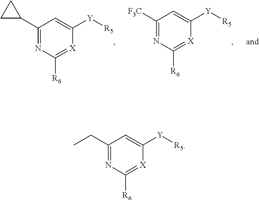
[Y](C1=CC(CC)=NC([R6])=[X]1)[R5].[Y](C1=CC(C2CC2)=NC([R6])=[X]1)[R5].[Y](C1=CC([F3C])=NC([R6])=[X]1)[R5]
